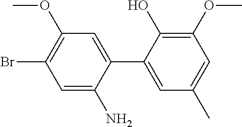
C1=C(N)C(C2=CC(C)=CC(OC)=C2O)=CC(OC)=C1Br
